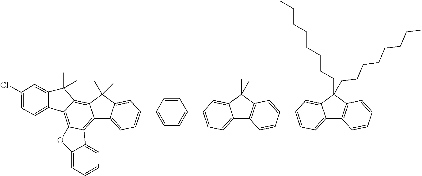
C12=CC=C(C3=CC4=C(C5=CC=C(C6=CC=C(C7=CC=C8C9=C%10C(=C%11C(=C9C(C)(C)C8=C7)C(C)(C)C7=CC(Cl)=CC=C%117)OC7=CC=CC=C%107)C=C6)C=C5C4(C)C)C=C3)C=C1C(CCCCCCCC)(CCCCCCCC)C1=C2C=CC=C1
